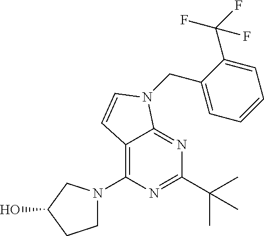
C12=C(N3CCC(O)C3)N=C(C(C)(C)C)N=C1N(CC1=CC=CC=C1C(F)(F)F)C=C2
